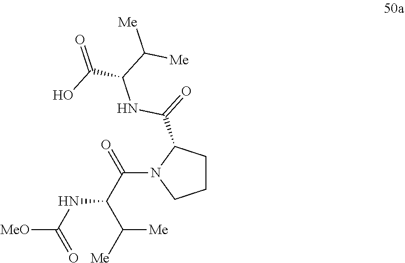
C1CC(C(=O)NC(C(O)=O)C([Me])[Me])N(C(C(NC(=O)[MeO])C([Me])[Me])=O)C1
